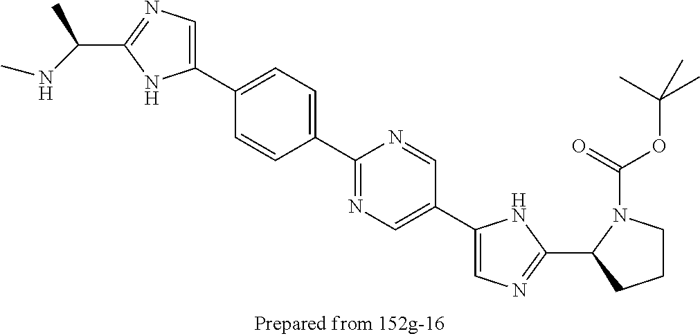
C(C1=NC=C(C2=CC=C(C3=NC=C(C4=CN=C(C5CCCN5C(=O)OC(C)(C)C)N4)C=N3)C=C2)N1)(NC)C
